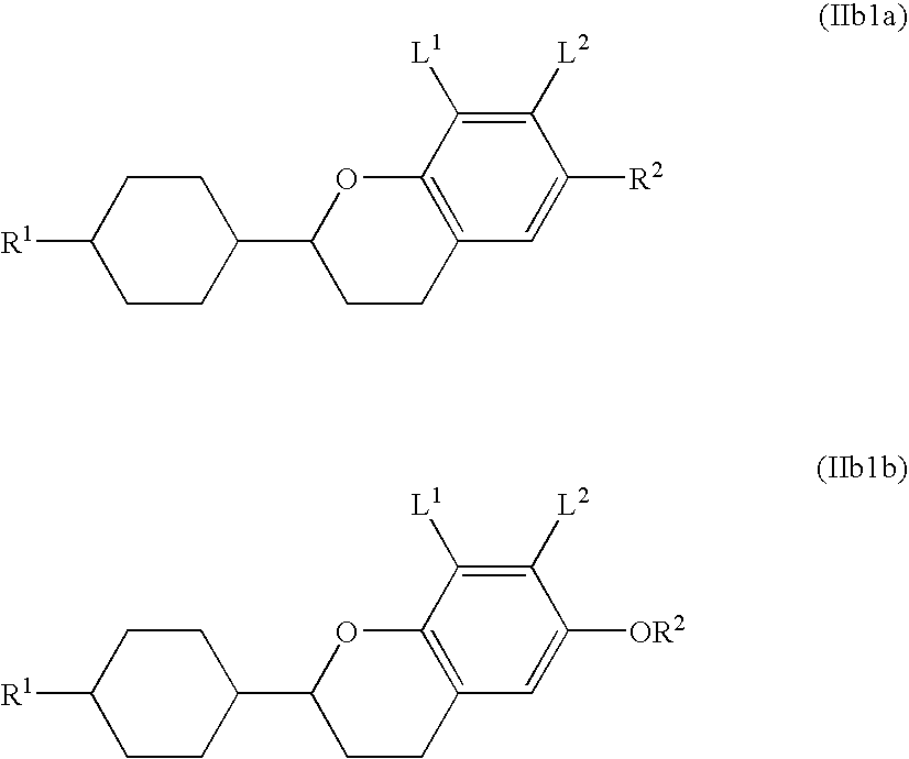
C1CC(C2CCC3=C(O2)C([L1])=C([L2])C([R2])=C3)CCC1[R1].C1CC(C2CCC3=C(O2)C([L1])=C([L2])C([OR2])=C3)CCC1[R1]
